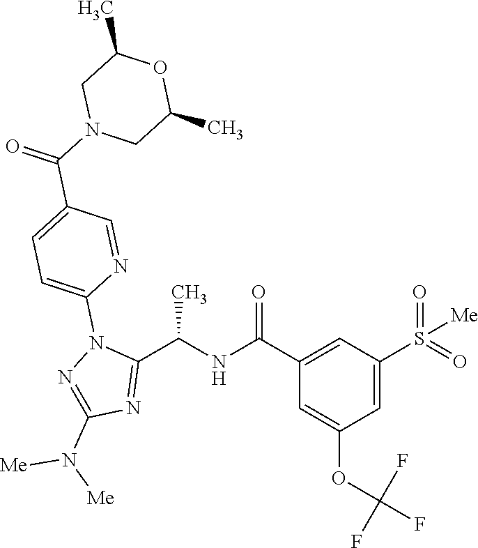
C1(C(=O)NC(C2=NC(N([Me])[Me])=NN2C2=CC=C(C(=O)N3CC(C)OC(C)C3)C=N2)C)=CC(S(=O)(=O)[Me])=CC(OC(F)(F)F)=C1
